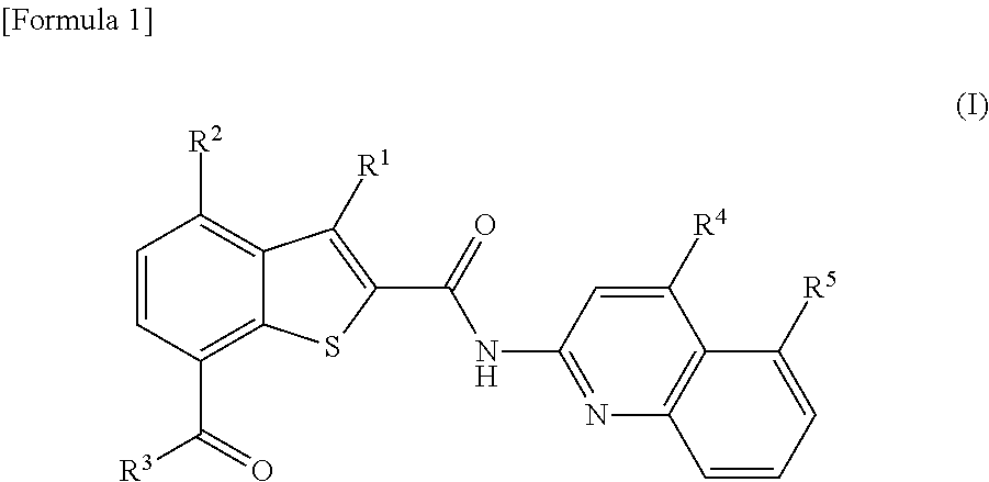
C1=CC([R2])=C2C(=C1C(=O)[R3])SC(C(=O)NC1=NC3=C(C([R4])=C1)C([R5])=CC=C3)=C2[R1]
